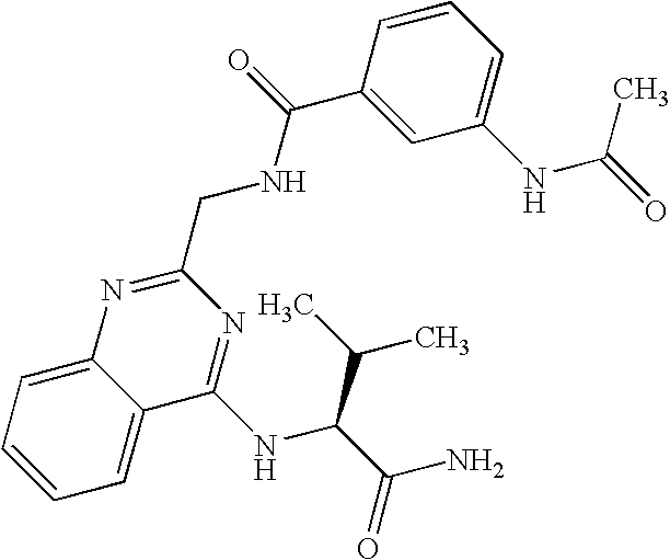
C12=CC=CC=C1N=C(CNC(C1=CC(NC(=O)C)=CC=C1)=O)N=C2NC(C(C)C)C(=O)N
